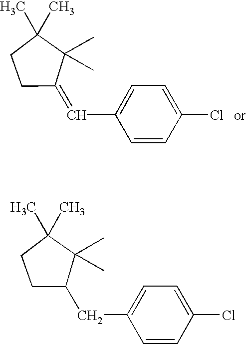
C(C1=CC=C(Cl)C=C1)=C1CCC(C)(C)C1(C)C.C(C1=CC=C(Cl)C=C1)C1CCC(C)(C)C1(C)C
